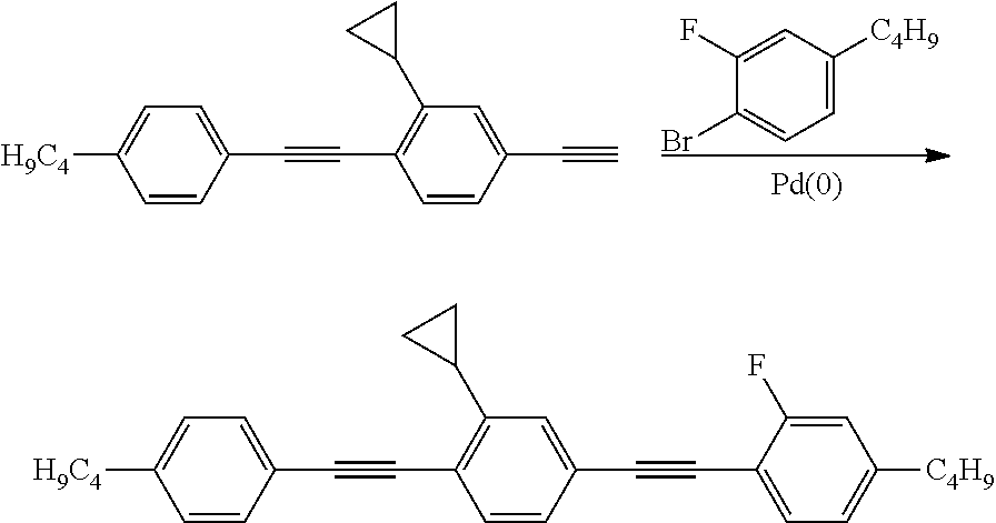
C1=CC(C#CC2=C(C3CC3)C=C(C#C)C=C2)=CC=C1[H9C4].C1=C([C4H9])C=C(F)C(Br)=C1.C1=CC(C#CC2=C(C3CC3)C=C(C#CC3=CC=C([C4H9])C=C3F)C=C2)=CC=C1[H9C4]
